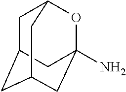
C1C2CC3(N)OC1CC(C3)C2
